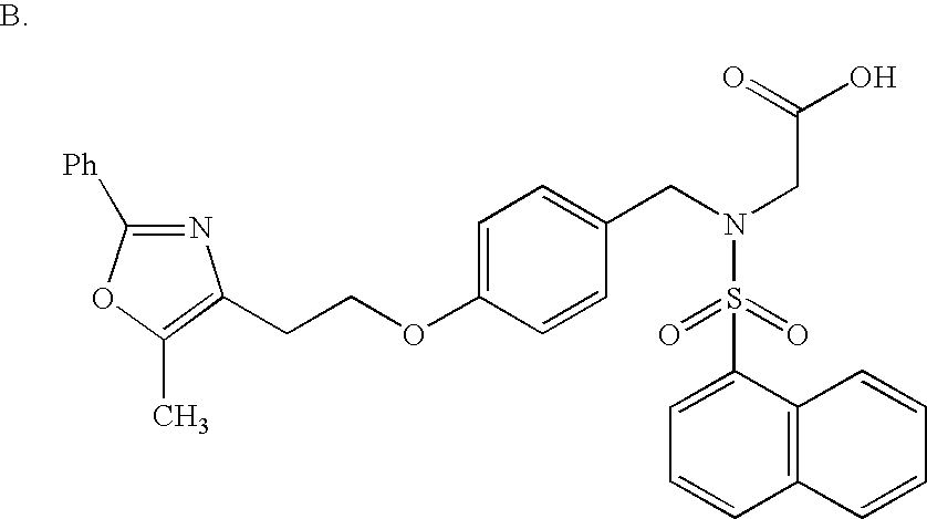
C(COC1=CC=C(CN(CC(=O)O)S(=O)(=O)C2=CC=CC3=C2C=CC=C3)C=C1)C1=C(C)OC([Ph])=N1
